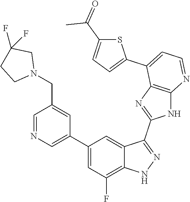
C1=NC=C(C2=CC(F)=C3C(=C2)C(C2=NC4=C(N2)N=CC=C4C2=CC=C(C(=O)C)S2)=NN3)C=C1CN1CC(F)(F)CC1
